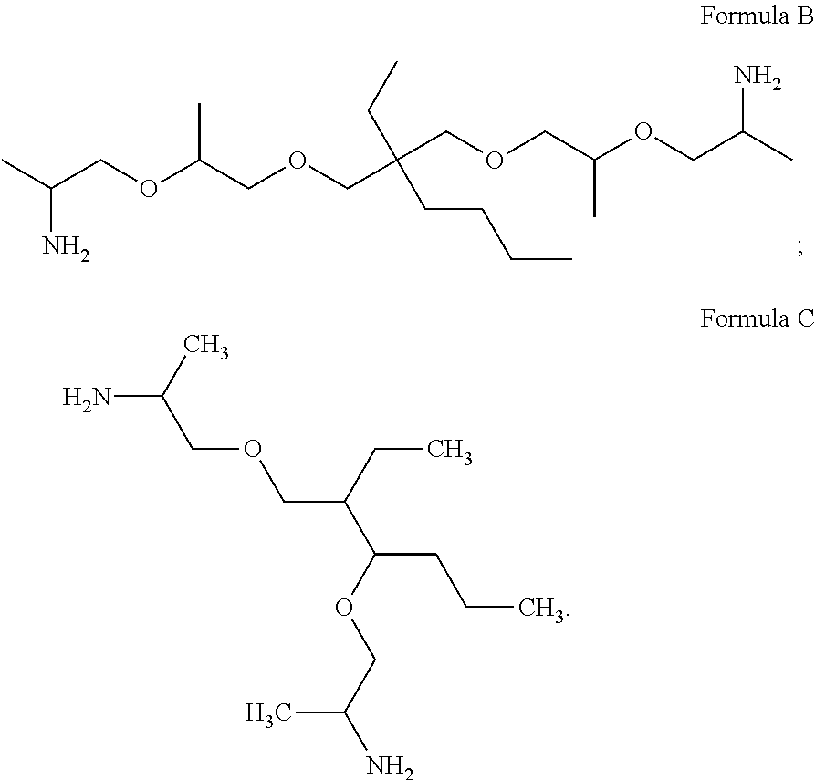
CC(COC(COCC(COCC(OCC(C)N)C)(CC)CCCC)C)N.NC(C)COCC(C(OCC(C)N)CCC)CC
